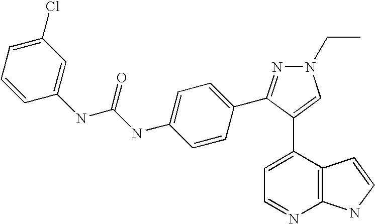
C1=C(C2=CN(CC)N=C2C2=CC=C(NC(=O)NC3=CC(Cl)=CC=C3)C=C2)C2=C(N=C1)NC=C2
